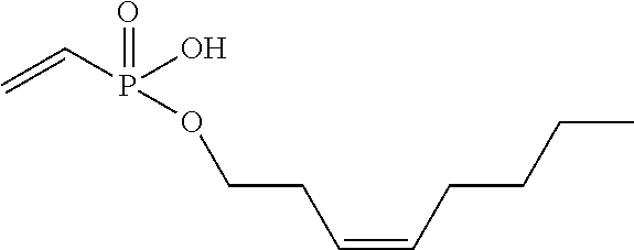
C(=CCCCC)CCOP(C=C)(O)=O
